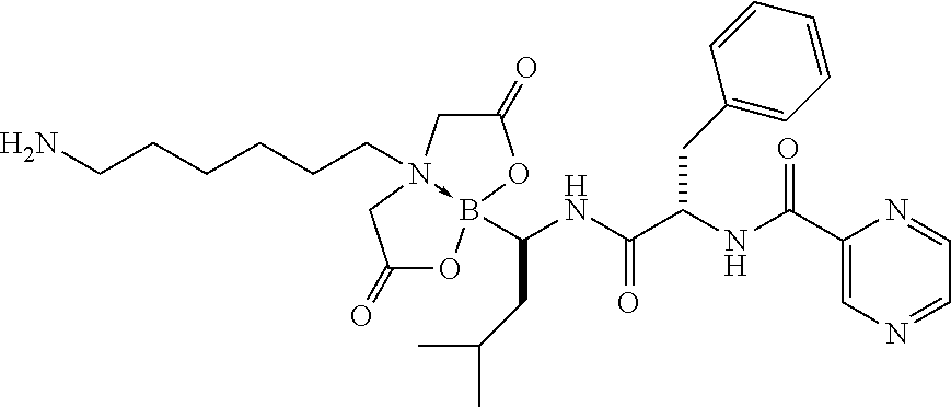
NCCCCCCN12->B(C(NC(C(NC(C3=CN=CC=N3)=O)CC3=CC=CC=C3)=O)CC(C)C)(OC(=O)C1)OC(=O)C2
